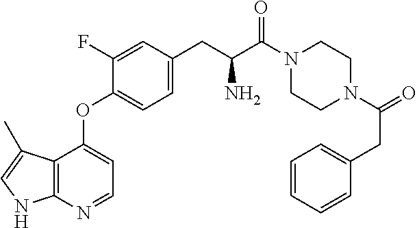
C1CN(C(CC2=CC=CC=C2)=O)CCN1C(C(CC1=CC=C(OC2=CC=NC3=C2C(C)=CN3)C(F)=C1)N)=O
